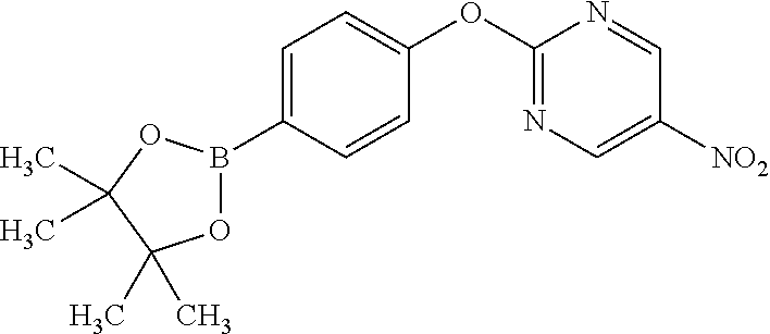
C1=C(B2OC(C)(C)C(C)(C)O2)C=CC(OC2=NC=C([NO2])C=N2)=C1
